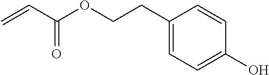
C=CC(OCCC1=CC=C(O)C=C1)=O
